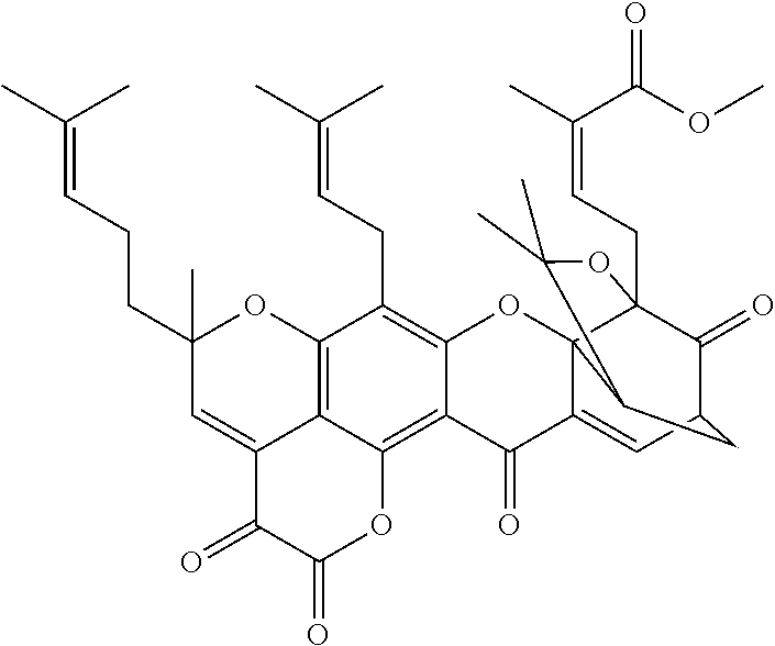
C12=C3C(=C4C(=C1CC=C(C)C)OC15C(=CC6C(=O)C1(CC=C(C(=O)OC)C)OC(C)(C)C5C6)C4=O)OC(=O)C(=O)C3=CC(CCC=C(C)C)(C)O2
